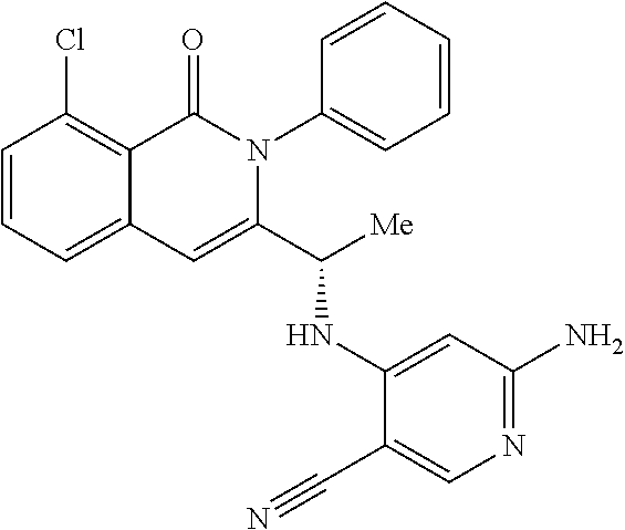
C1=CC=C2C(=C1Cl)C(=O)N(C1=CC=CC=C1)C(C([Me])NC1=CC(N)=NC=C1C#N)=C2
